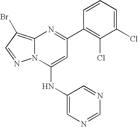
C12=C(Br)C=NN1C(NC1=CN=CN=C1)=CC(C1=C(Cl)C(Cl)=CC=C1)=N2
